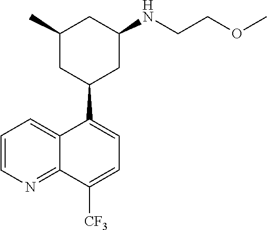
C1(C2CC(NCCOC)CC(C)C2)=CC=C([CF3])C2=NC=CC=C12
